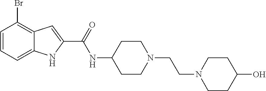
C1=CC=C2C(=C1Br)C=C(C(=O)NC1CCN(CCN3CCC(O)CC3)CC1)N2
